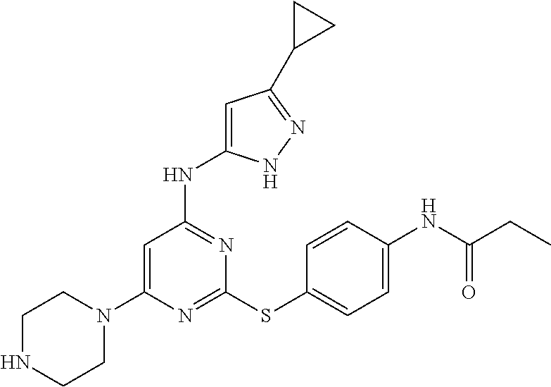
N1=C(SC2=CC=C(NC(CC)=O)C=C2)N=C(NC2=CC(C3CC3)=NN2)C=C1N1CCNCC1
